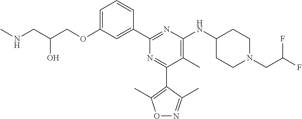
C1=C(OCC(CNC)O)C=C(C2=NC(NC3CCN(CC(F)F)CC3)=C(C)C(C3=C(C)ON=C3C)=N2)C=C1
